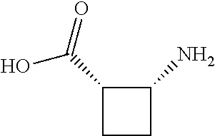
C1CC(N)C1C(=O)O
